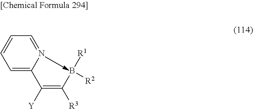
C1=C(C(=C(B([R1])[R2])[R3])[Y])N=CC=C1
